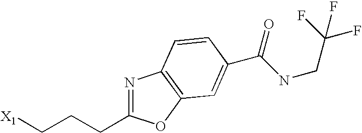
[X1]CCCC1=NC2=C(O1)C=C(C(NCC(F)(F)F)=O)C=C2
